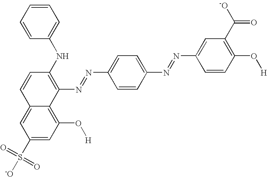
C1=C2C(=C(O[H])C=C1S(=O)(=O)[-O])C(N=NC1=CC=C(N=NC3=CC(C([-O])=O)=C(O[H])C=C3)C=C1)=C(NC1=CC=CC=C1)C=C2
